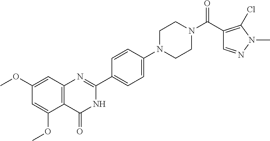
C12=C(C=C(OC)C=C1OC)N=C(C1=CC=C(N3CCN(C(C4=C(Cl)N(C)N=C4)=O)CC3)C=C1)NC2=O
